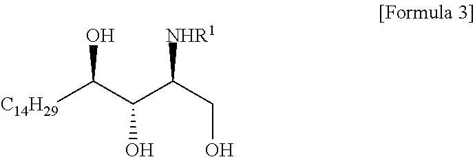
C(O)(C(CO)[NHR1])C([C14H29])O
